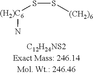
[(H2)C6](N)SS[(CH2)6]
